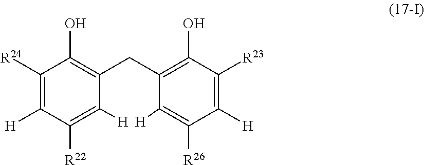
C1([H])=C([R24])C(O)=C(CC2=C(O)C([R23])=C([H])C([R26])=C2[H])C([H])=C1[R22]
